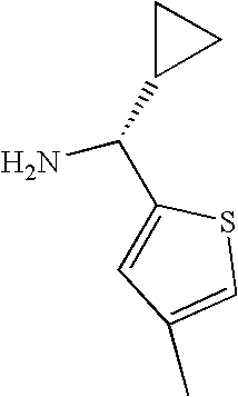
C1(C(N)C2CC2)=CC(C)=CS1
